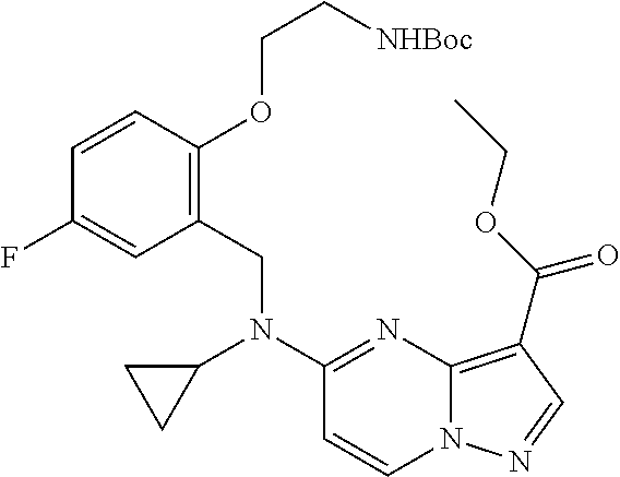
C1=CC(OCC[NHBoc])=C(CN(C2=NC3=C(C(OCC)=O)C=NN3C=C2)C2CC2)C=C1F
